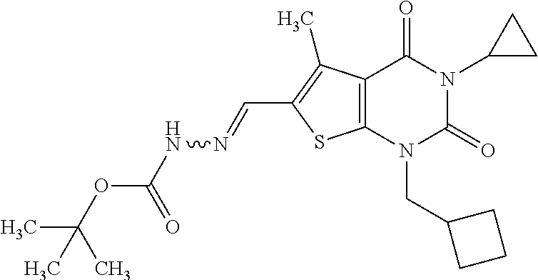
C12=C(N(CC3CCC3)C(=O)N(C3CC3)C1=O)SC(C=NNC(OC(C)(C)C)=O)=C2C
